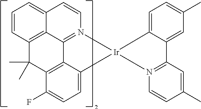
C12=CC=CC3=C1C1=N(C=C2)[Ir]2(C4=CC=C(F)C(=C14)C3(C)C)C1=CC=C(C)C=C1C1=N2C=CC(C)=C1
